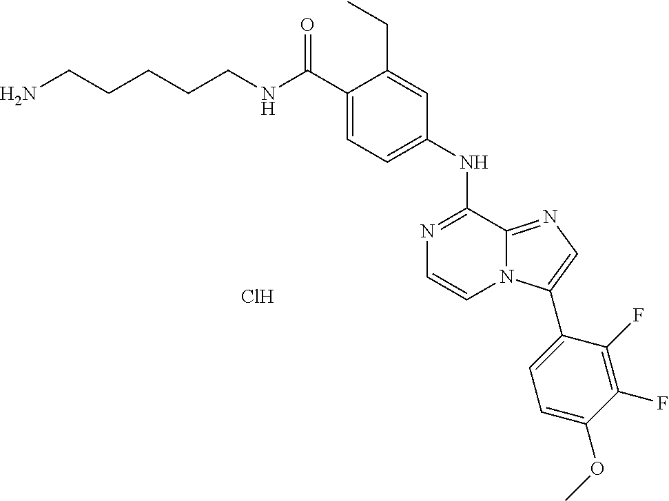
N1=C(NC2=CC=C(C(NCCCCCN)=O)C(CC)=C2)C2=NC=C(C3=CC=C(OC)C(F)=C3F)N2C=C1.Cl
